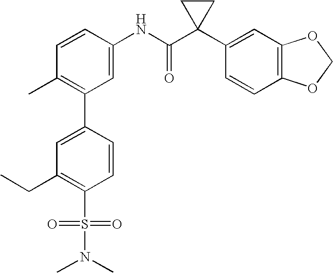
C1=CC(NC(C2(C3=CC4=C(C=C3)OCO4)CC2)=O)=CC(C2=CC(CC)=C(S(=O)(=O)N(C)C)C=C2)=C1C
